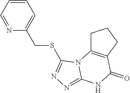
C1C2=C(CC1)C(=O)NC1=NN=C(SCC3=CC=CC=N3)N21
